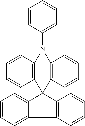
C1=CC(N2C3=C(C=CC=C3)C3(C4=C2C=CC=C4)C2=CC=CC=C2C2=C3C=CC=C2)=CC=C1
